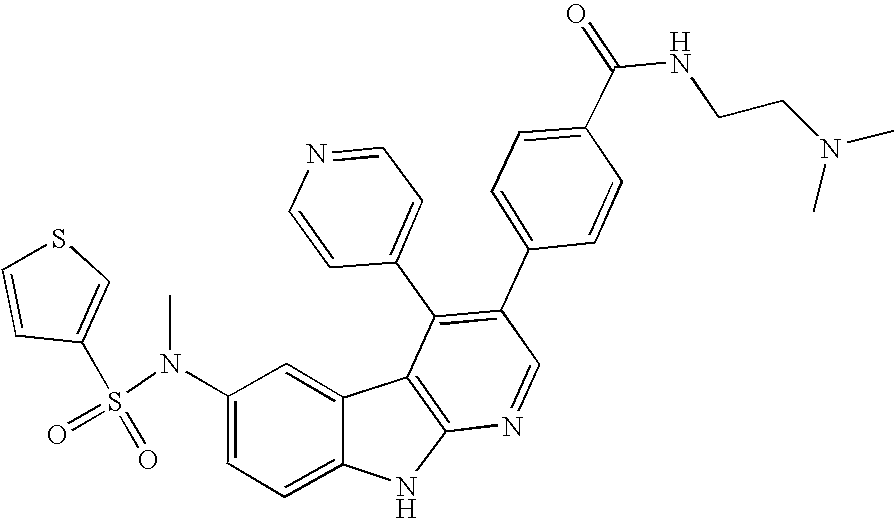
N(C1=CC=C2C(=C1)C1=C(N2)N=CC(C2=CC=C(C(NCCN(C)C)=O)C=C2)=C1C1=CC=NC=C1)(S(=O)(=O)C1=CSC=C1)C
